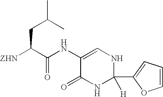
C(C(C(NC1=CNC([H])(C2=CC=CO2)NC1=O)=O)[ZHN])C(C)C
